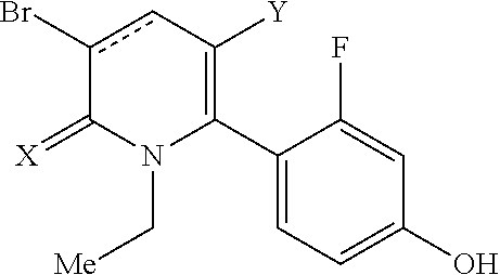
C1(C2=C([Y])cc(Br)C(=[X])N2C[Me])=CC=C(O)C=C1F
